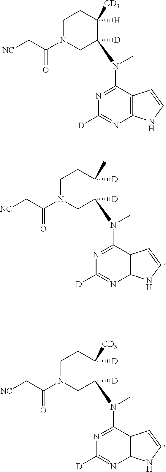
C12=C(C(N(C)C3([D])CN(C(C[NC])=O)CCC3([H])[CD3])=NC([D])=N1)C=CN2.C12=C(C(N(C)C3([D])CN(C(C[NC])=O)CCC3([D])C)=NC([D])=N1)C=CN2.C12=C(C(N(C)C3([D])CN(C(C[NC])=O)CCC3([D])[CD3])=NC([D])=N1)C=CN2
